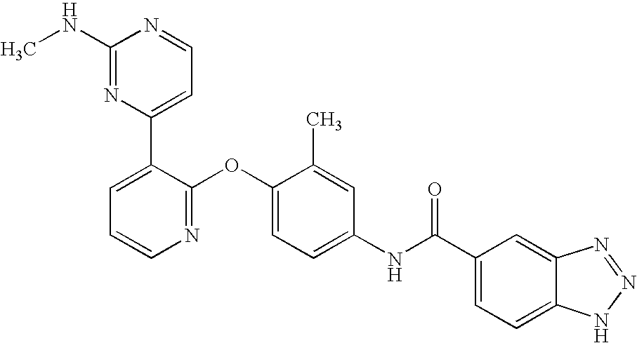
C1(NC)=NC(C2=CC=CN=C2OC2=CC=C(NC(C3=CC=C4C(=C3)N=NN4)=O)C=C2C)=CC=N1
